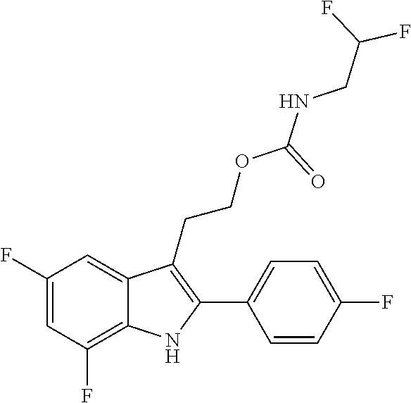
C1(F)=C2C(=CC(F)=C1)C(CCOC(NCC(F)F)=O)=C(C1=CC=C(F)C=C1)N2
